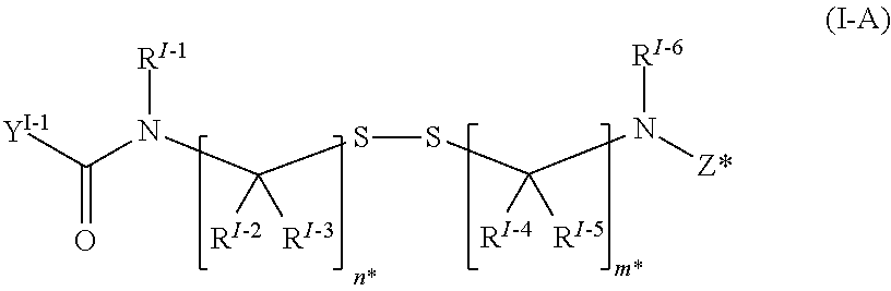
[Y]C(=O)N([RI-1])C(SSC(N([RI-6])[Z*])([RI-4])[RI-5])([RI-2])[RI-3]
